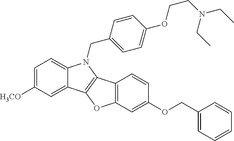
C(C1=CC=C(OCCN(CC)CC)C=C1)N1C2=CC=C([H3CO])C=C2C2=C1C1=C(O2)C=C(OCC2=CC=CC=C2)C=C1
